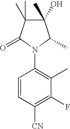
C1=CC([CN])=C(F)C(C)=C1N1C(C)C(O)(C)C(C)(C)C1=O
